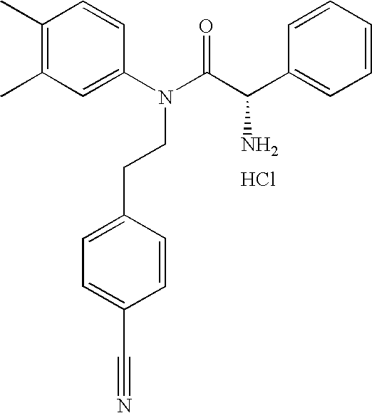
C1(C)=C(C)C=C(N(C(C(C2=CC=CC=C2)N)=O)CCC2=CC=C(C#N)C=C2)C=C1.Cl
